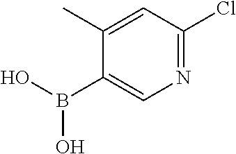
C1(C)=CC(Cl)=NC=C1B(O)O
